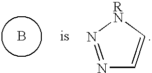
B.N1=N[RN]C=C1
